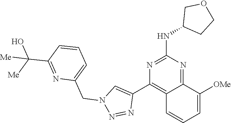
C12=NC(NC3CCOC3)=NC(C3=CN(CC4=CC=CC(C([Me])(O)[Me])=N4)N=N3)=C1C=CC=C2[OMe]
